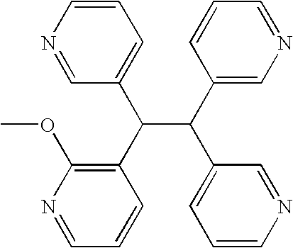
C1=CN=CC(C(C2=C(OC)N=CC=C2)C(C2=CN=CC=C2)C2=CC=CN=C2)=C1
